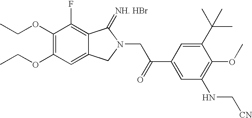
C1(OCC)=C(OCC)C=C2C(=C1F)C(=[NH. HBr])N(CC(C1=CC(NC[CN])=C(OC)C(C(C)(C)C)=C1)=O)C2
